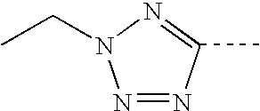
N1=NC(C)=NN1CC
